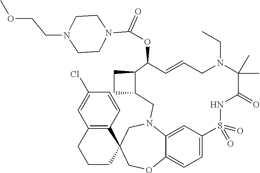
C12=CC3=CC=C1OCC1(CN2CC2CCC2C(OC(N2CCN(CCOC)CC2)=O)C=CCN(CC)C(C)(C)C(=O)NS3(=O)=O)C2=C(CCC1)C=C(Cl)C=C2
